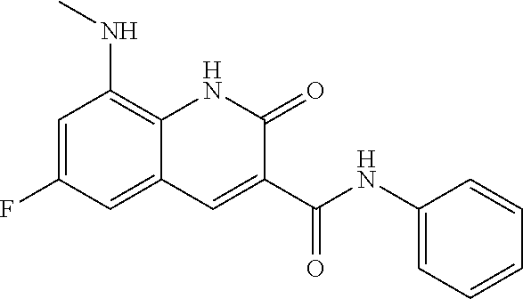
C1=C(F)C=C2C(=C1NC)NC(=O)C(C(NC1=CC=CC=C1)=O)=C2
